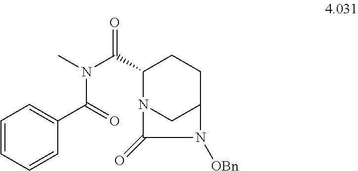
N(C(C1N2CC(CC1)N([OBn])C2=O)=O)(C)C(=O)C1=CC=CC=C1
